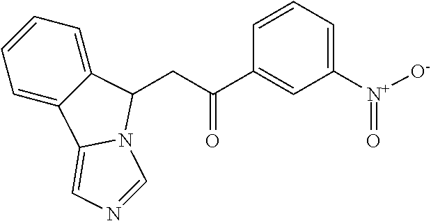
C1=CC=C2C(=C1)C1=CN=CN1C2CC(C1=CC([N+]([O-])=O)=CC=C1)=O
